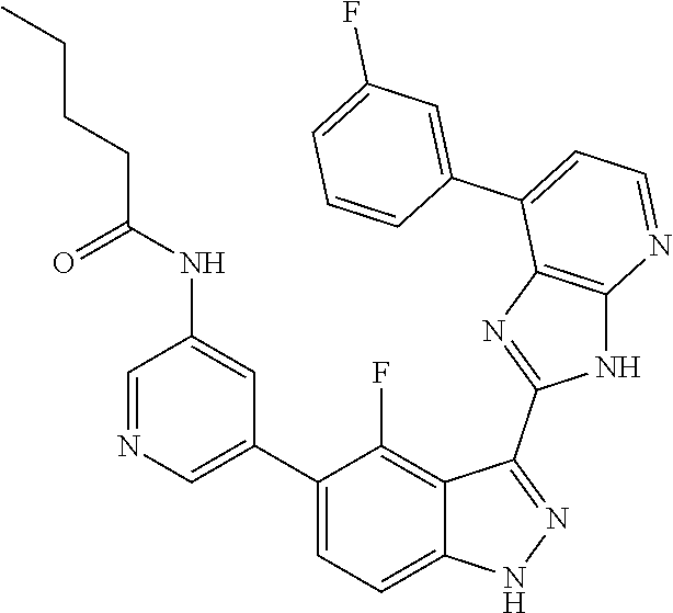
C1=NC=C(C2=CC=C3C(=C2F)C(C2=NC4=C(N2)N=CC=C4C2=CC(F)=CC=C2)=NN3)C=C1NC(CCCC)=O
